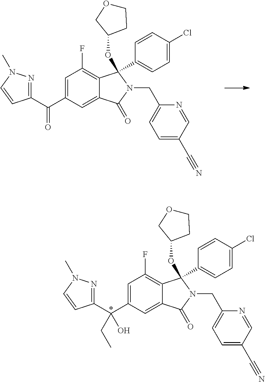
C1(C(C2=CC(F)=C3C(=C2)C(=O)N(CC2=CC=C(C#N)C=N2)C3(OC2COCC2)C2=CC=C(Cl)C=C2)=O)=NN(C)C=C1.C1(C(C2=CC(F)=C3C(=C2)C(=O)N(CC2=CC=C(C#N)C=N2)C3(OC2COCC2)C2=CC=C(Cl)C=C2)(O)CC)=NN(C)C=C1
